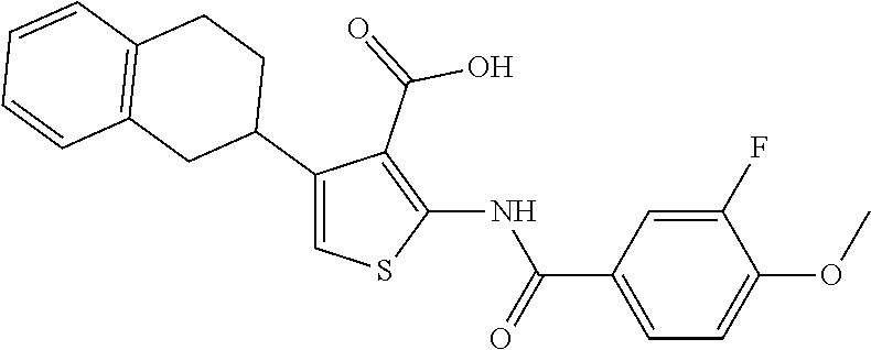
C1(C2CCC3=C(C2)C=CC=C3)=CSC(NC(C2=CC=C(OC)C(F)=C2)=O)=C1C(=O)O
